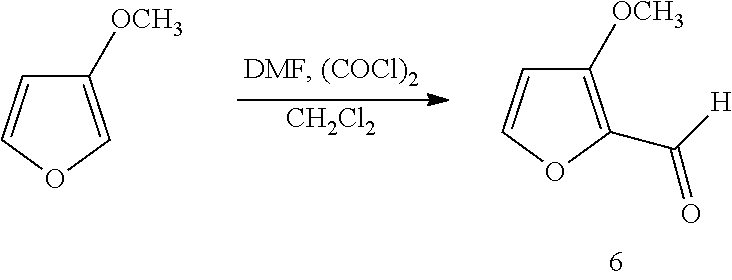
[CH2Cl2].C1([OCH3])=C(C(=O)[H])OC=C1.C1([OCH3])=COC=C1
